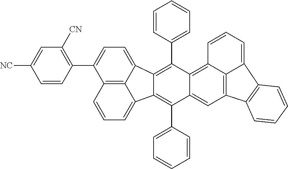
C12=C3C(=CC=C1C1=C([CN])C=C([NC])C=C1)C1=C(C4=CC=CC=C4)C4=C5C6=C(C=C4C(C4=CC=CC=C4)=C1C3=CC=C2)C1=C(C6=CC=C5)C=CC=C1
